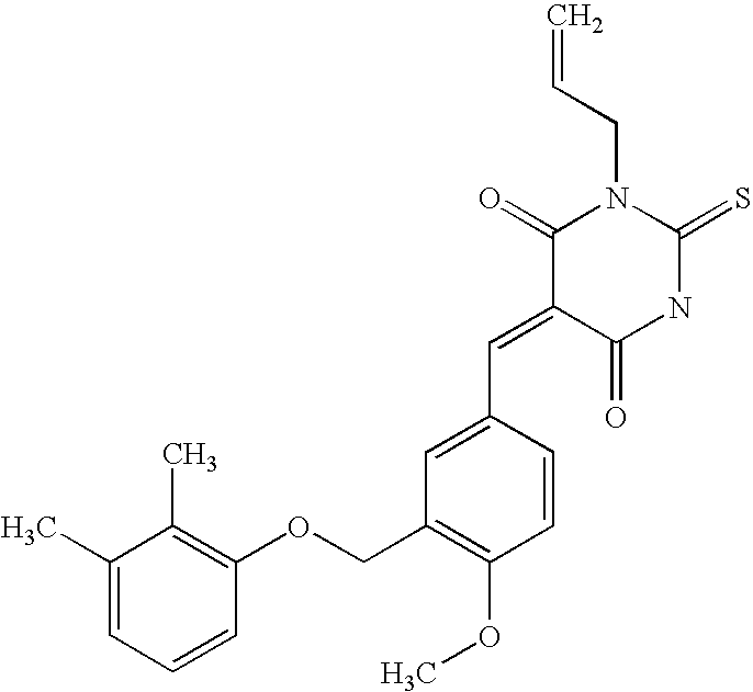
C=CCN1C(=O)C(=CC2=CC(COC3=C(C)C(C)=CC=C3)=C(OC)C=C2)C(=O)NC1=S
